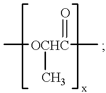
C[OCHC](C)(=O)C
